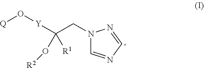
N1(CC([Y]O[Q])([R1])O[R2])C=NC=N1
